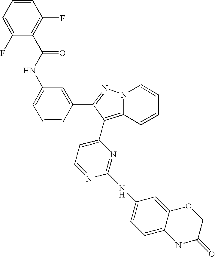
C1(NC(C2=C(F)C=CC=C2F)=O)=CC=CC(C2=NN3C=CC=CC3=C2C2=CC=NC(NC3=CC=C4C(=C3)OCC(=O)N4)=N2)=C1
